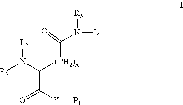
[P2]N(C([(CH2)m]C(N([R3])[L])=O)C([Y][P1])=O)[P3]
